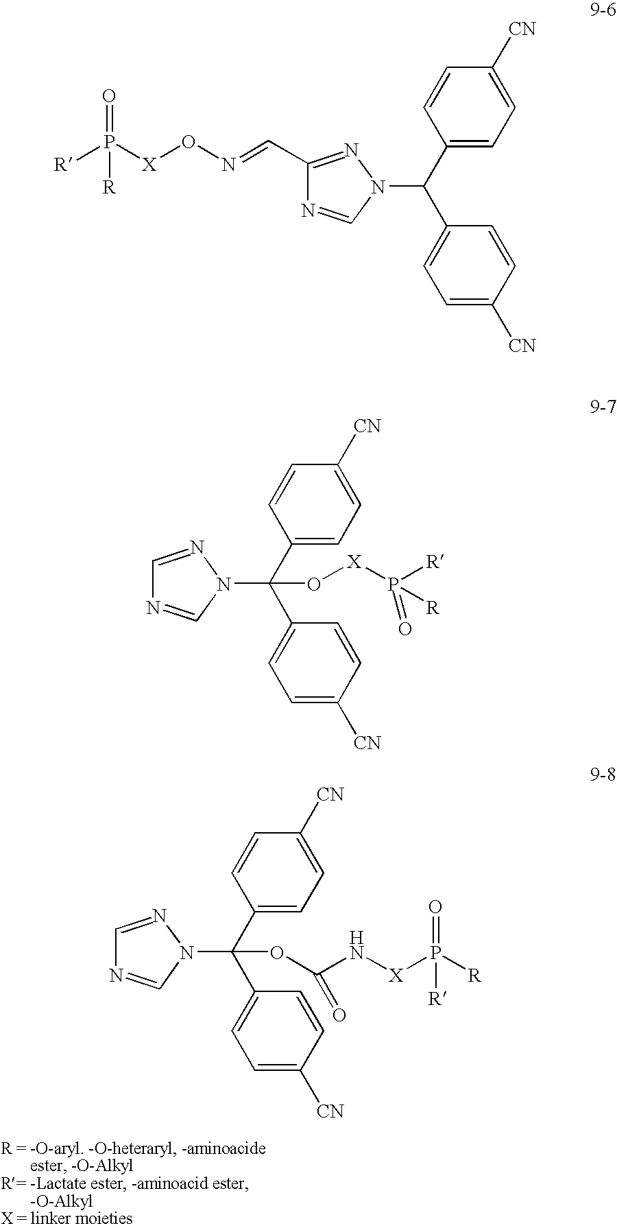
C1(C=NO[X]P([R])(=O)[R])=NN(C(C2=CC=C([CN])C=C2)C2=CC=C([CN])C=C2)C=N1.C1=NN(C(C2=CC=C([CN])C=C2)(C2=CC=C([CN])C=C2)O[X]P([R])([R])=O)C=N1.C1=NN(C(C2=CC=C([CN])C=C2)(C2=CC=C([CN])C=C2)OC(N[X]P([R])(=O)[R])=O)C=N1
